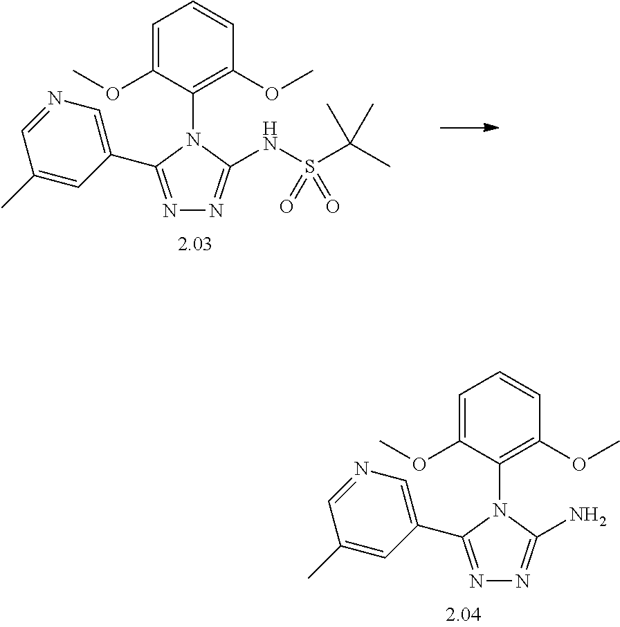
N1=C(C2=CN=CC(C)=C2)N(C2=C(OC)C=CC=C2OC)C(NS(C(C)(C)C)(=O)=O)=N1.N1=C(C2=CN=CC(C)=C2)N(C2=C(OC)C=CC=C2OC)C(N)=N1
